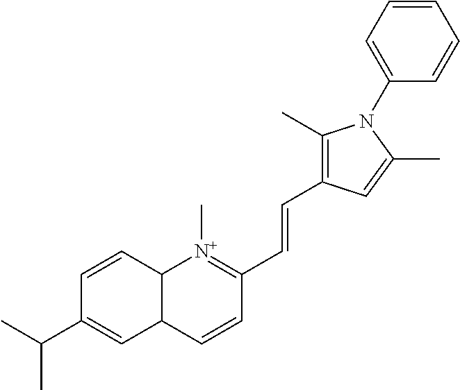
C1=CC2C(C=C1C(C)C)C=CC(C=CC1=C(C)N(C3=CC=CC=C3)C(C)=C1)=[N+]2C
